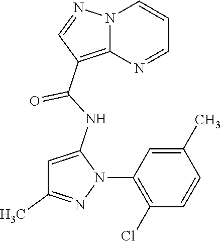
N12C(=C(C(NC3=CC(C)=NN3C3=C(Cl)C=CC(C)=C3)=O)C=N1)N=CC=C2
